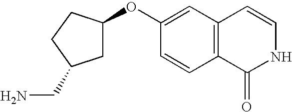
C1(OC2CC(CN)CC2)=CC2=C(C=C1)C(=O)NC=C2
